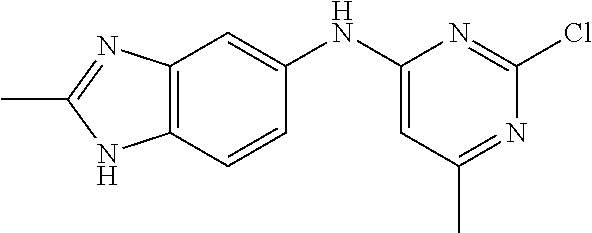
C12=C(C=CC(NC3=CC(C)=NC(Cl)=N3)=C1)NC(C)=N2
